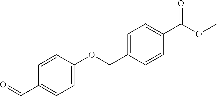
O=CC1=CC=C(OCC2=CC=C(C(=O)OC)C=C2)C=C1
